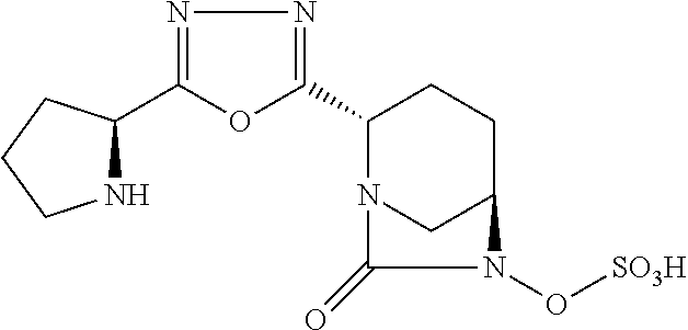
C1(C2=NN=C(C3NCCC3)O2)N2CC(CC1)N(O[SO3H])C2=O
